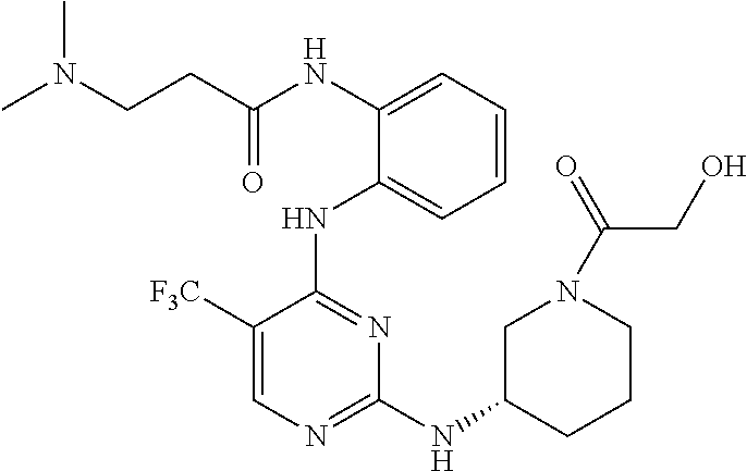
N(C1=CC=CC=C1NC1=NC(NC2CCCN(C(=O)CO)C2)=NC=C1[F3C])C(CCN(C)C)=O
